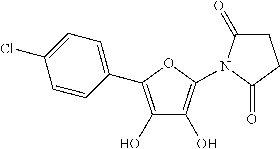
C1(O)=C(C2=CC=C(Cl)C=C2)OC(N2C(=O)CCC2=O)=C1O
